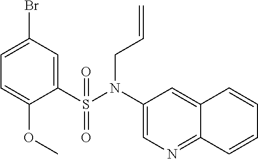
C1(S(N(C2=CN=C3C(=C2)C=CC=C3)CC=C)(=O)=O)=CC(Br)=CC=C1OC
